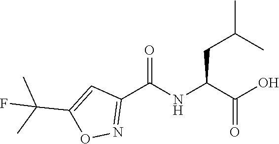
C1=C(C(F)(C)C)ON=C1C(=O)NC(C(=O)O)CC(C)C
